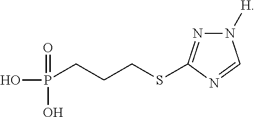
N1([H])N=C(SCCCP(O)(=O)O)N=C1
